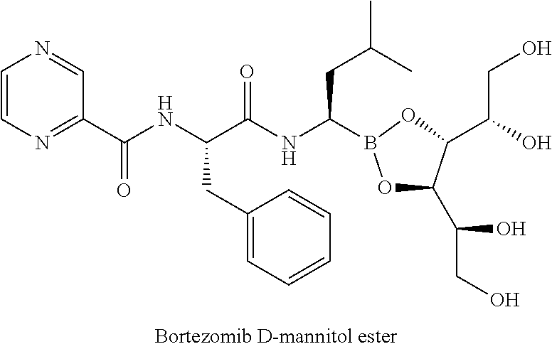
C1=CN=CC(C(NC(C(NC(CC(C)C)B2OC(C(O)CO)C(C(O)CO)O2)=O)CC2=CC=CC=C2)=O)=N1
